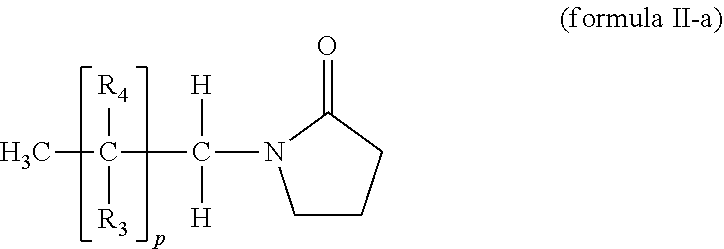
C1CCC(=O)N1C(C(C)([R3])[R4])([H])[H]
